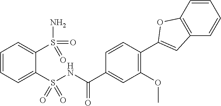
C1=CC=C(S(NC(C2=CC(OC)=C(C3=CC4=C(C=CC=C4)O3)C=C2)=O)(=O)=O)C(S(N)(=O)=O)=C1
